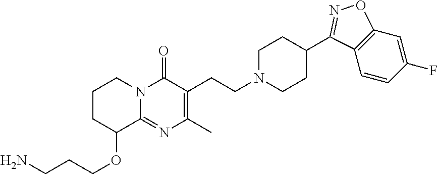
C1CC(OCCCN)C2=NC(C)=C(CCN3CCC(C4=NOC5=C4C=CC(F)=C5)CC3)C(=O)N2C1
